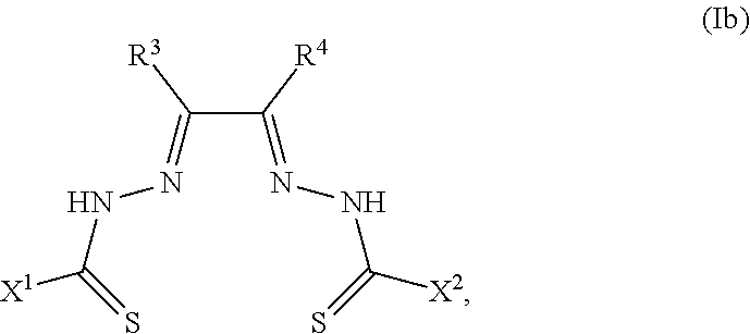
[X1]C(NN=C(C(=NNC([X2])=S)[R4])[R3])=S
